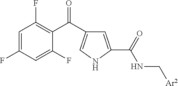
C1=C(C(=O)NC[Ar2])NC=C1C(C1=C(F)C=C(F)C=C1F)=O
